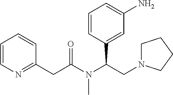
C1=CN=C(CC(N(C(CN2CCCC2)C2=CC(N)=CC=C2)C)=O)C=C1
